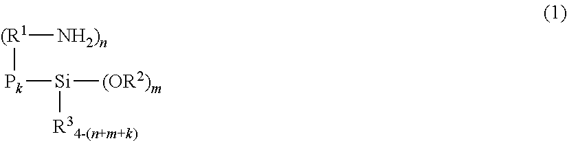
[(R1]([NH2)n])[Pk][Si]([(OR2)m])[R34-(n+m+k)]
